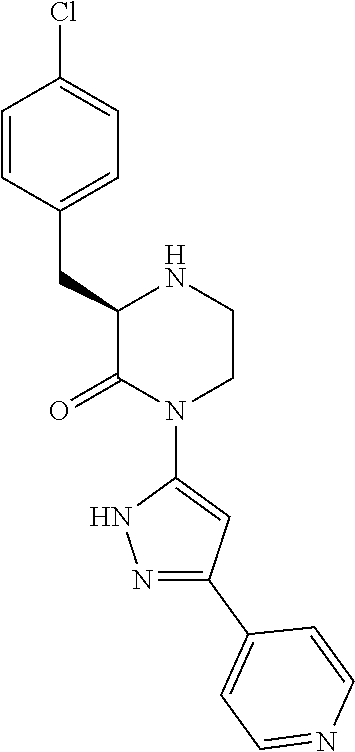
C1=CC(CC2C(=O)N(C3=CC(C4=CC=NC=C4)=NN3)CCN2)=CC=C1Cl
